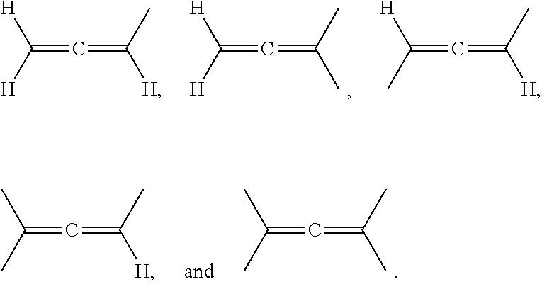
C(=C=C(C)C)([H])[H].C(=C=C([H])C)([H])[H].C(=C=C([H])C)(C)[H].C(=C=C(C)C)(C)C.C(=C=C([H])C)(C)C
